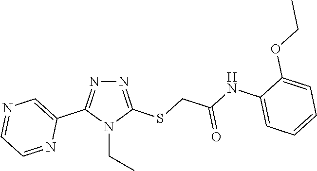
N1=C(SCC(NC2=CC=CC=C2OCC)=O)N(CC)C(C2=CN=CC=N2)=N1
